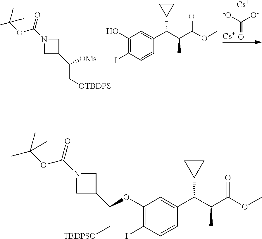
N1(C(=O)OC(C)(C)C)CC(C(C[OTBDPS])[OMs])C1.C1(O)=C(I)C=CC(C(C(C(OC)=O)C)C2CC2)=C1.C([O-])([-O])=O.[Cs].[Cs].C1(OC(C[TBDPSO])C2CN(C(OC(C)(C)C)=O)C2)=C(I)C=CC(C(C(C(OC)=O)C)C2CC2)=C1
